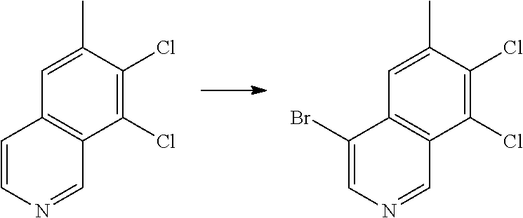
C1=C(C)C(Cl)=C(Cl)C2=C1C(Br)=CN=C2.C1=C(C)C(Cl)=C(Cl)C2=C1C=CN=C2
